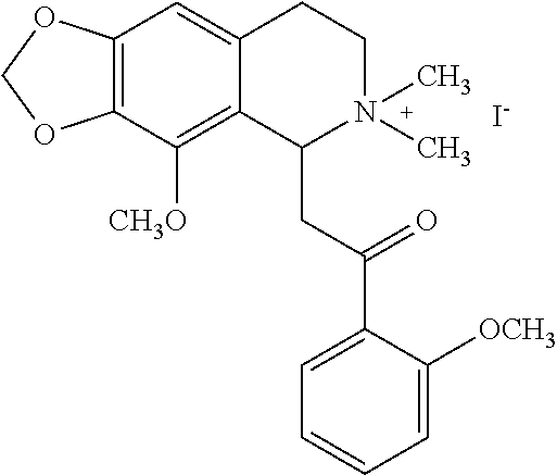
[I-].C12=C(C([CH3O])=C3C(=C1)CCN(C)(C)C3CC(=O)C1=CC=CC=C1[OCH3])OCO2
